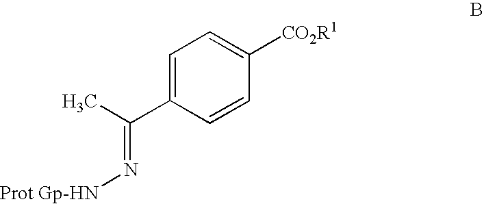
C1=C(C(=N[Prot Gp-HN])C)C=CC([CO2R1])=C1
